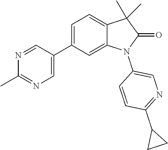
C1=C(C2=CN=C(C)N=C2)C=C2C(=C1)C(C)(C)C(=O)N2C1=CN=C(C2CC2)C=C1
